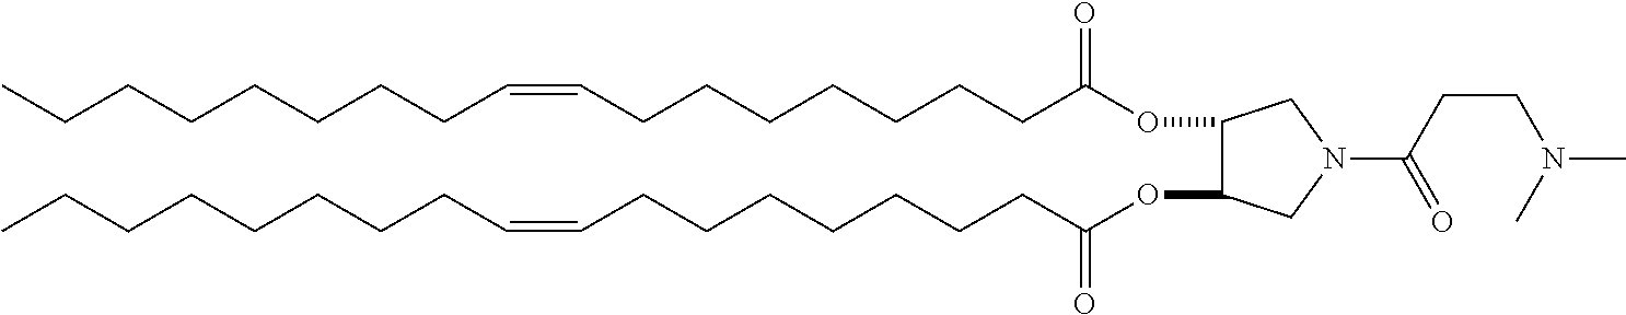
O(C(CCCCCCCC=CCCCCCCCC)=O)C1C(OC(=O)CCCCCCCC=CCCCCCCCC)CN(C(CCN(C)C)=O)C1
